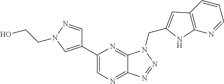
C1=NN(CCO)C=C1C1=CN=C2C(=N1)N(CC1=CC3=C(N=CC=C3)N1)N=N2
